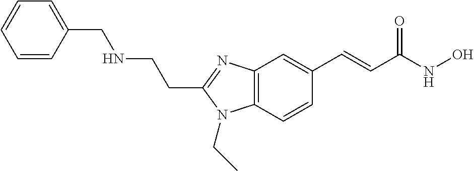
C12=C(C=CC(C=CC(NO)=O)=C1)N(CC)C(CCNCC1=CC=CC=C1)=N2
